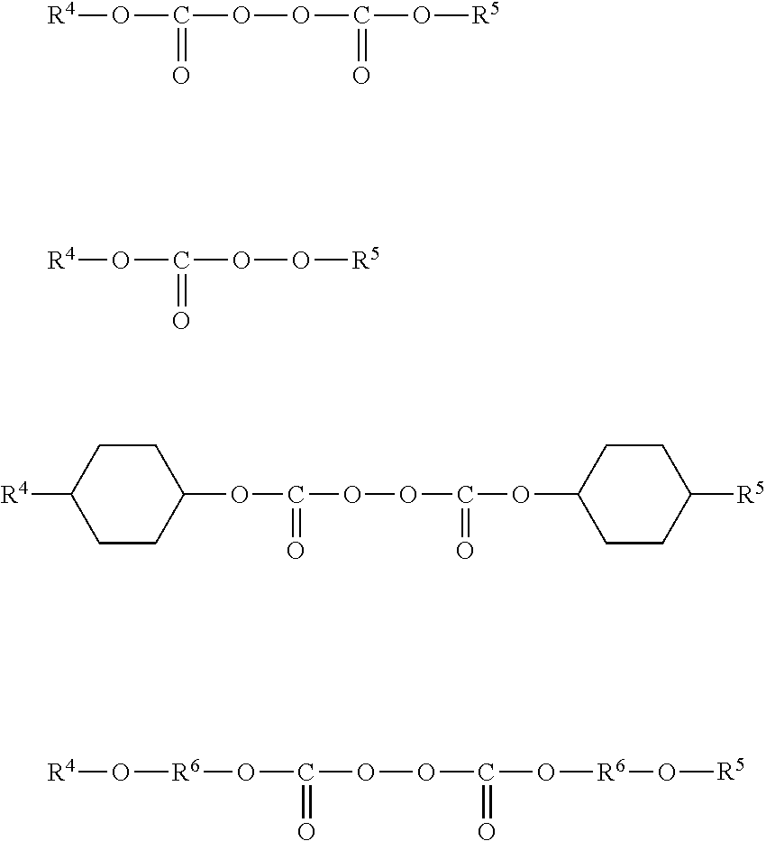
[R4]OC(OOC(O[R5])=O)=O.[R4]OC(OO[R5])=O.[R4]C1CCC(OC(OOC(OC2CCC([R5])CC2)=O)=O)CC1.[R6](OC(OOC(O[R6]O[R5])=O)=O)O[R4]
